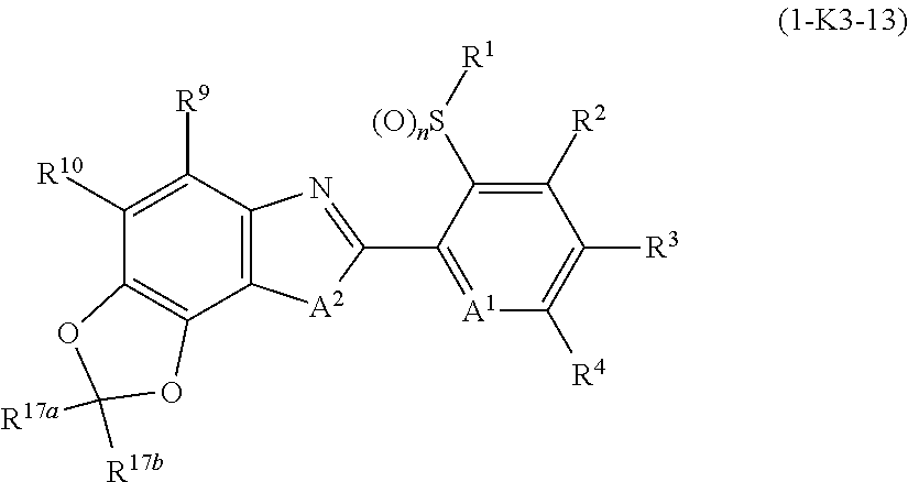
C1([R10])=C([R9])C2=C(C3=C1OC([R17a])([R17b])O3)[A2]C(C1=[A1]C([R4])=C([R3])C([R2])=C1[(O)nS][R1])=N2
